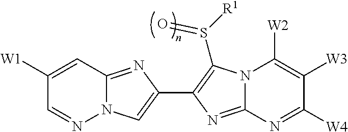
C1([W1])=CC2=NC(C3=C(S([R1])=O)N4C(=N3)N=C([W4])C([W3])=C4[W2])=CN2N=C1
